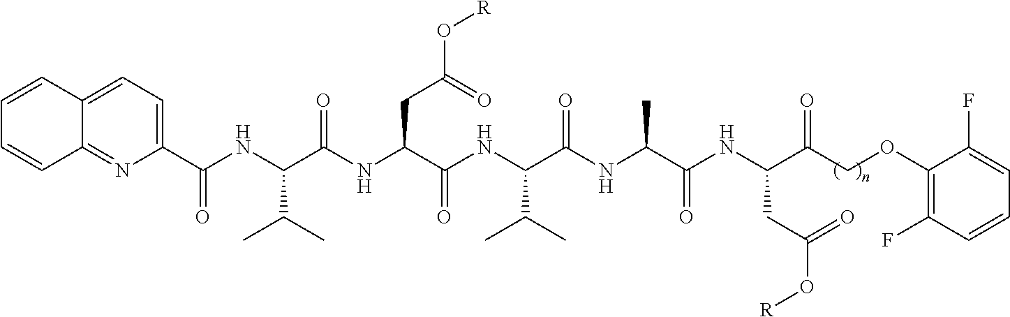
C(NC(C(NC(C(NC(C(NC(C(NC(C(COC1=C(F)C=CC=C1F)=O)CC(O[R])=O)=O)C)=O)C(C)C)=O)CC(O[R])=O)=O)C(C)C)(=O)C1=CC=C2C(=N1)C=CC=C2
